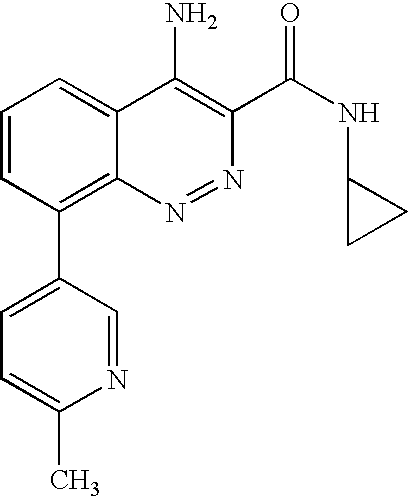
C1=CC(C2=CC=C(C)N=C2)=C2C(=C1)C(N)=C(C(NC1CC1)=O)N=N2
